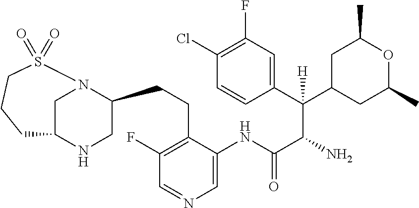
C1N2C(CCC3=C(F)C=NC=C3NC(C(N)C(C3=CC(F)=C(Cl)C=C3)(C3CC(C)OC(C)C3)[H])=O)CNC1CCCS2(=O)=O
